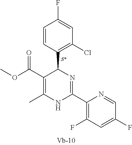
C1(C(OC)=O)=C(C)NC(C2=C(F)C=C(F)C=N2)=NC1C1=C(Cl)C=C(F)C=C1
